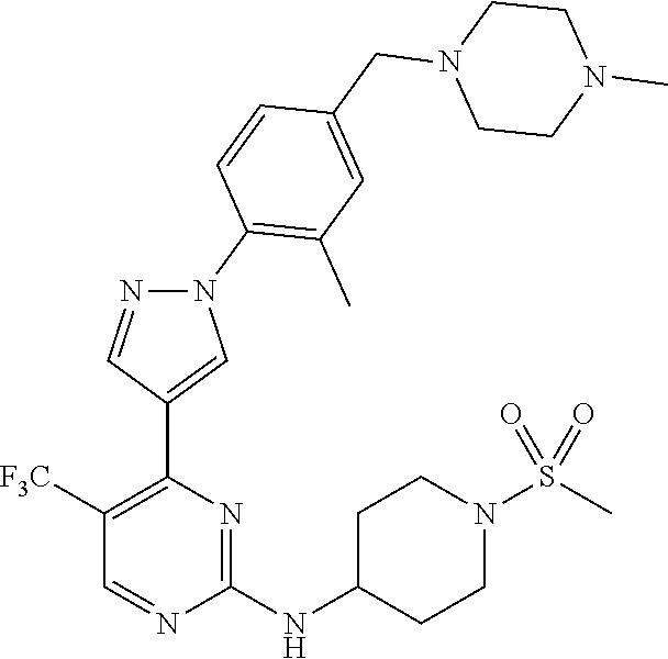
C1([F3C])=C(C2=CN(C3=C(C)C=C(CN4CCN(C)CC4)C=C3)N=C2)N=C(NC2CCN(S(C)(=O)=O)CC2)N=C1
